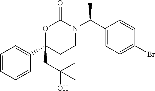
C1(C2(CC(O)(C)C)CCN(C(C3=CC=C(Br)C=C3)C)C(=O)O2)=CC=CC=C1
